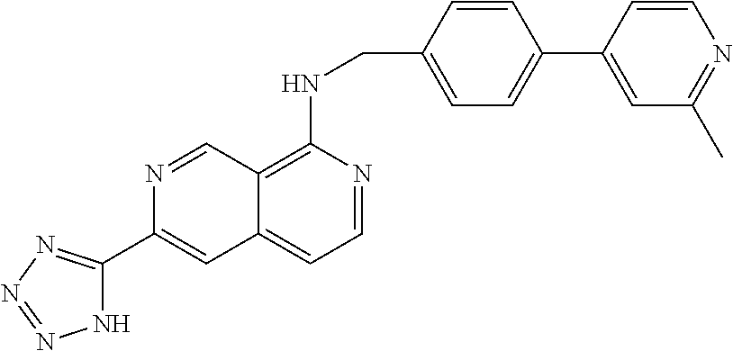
C12=C(NCC3=CC=C(C4=CC(C)=NC=C4)C=C3)N=CC=C1C=C(C1=NN=NN1)N=C2
